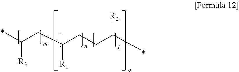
CC(CC([R1])CCC(C)[R2])[R3]
